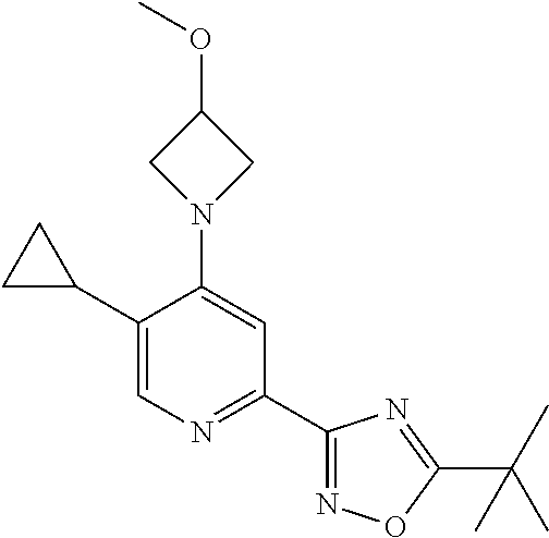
C1(C2CC2)=CN=C(C2=NOC(C(C)(C)C)=N2)C=C1N1CC(OC)C1
